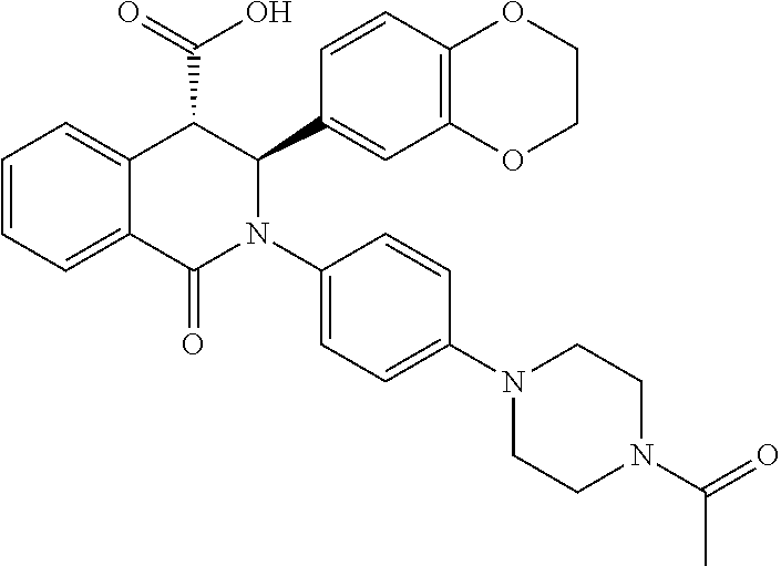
C1=CC=C2C(=C1)C(C(=O)O)C(C1=CC3=C(C=C1)OCCO3)N(C1=CC=C(N3CCN(C(C)=O)CC3)C=C1)C2=O
